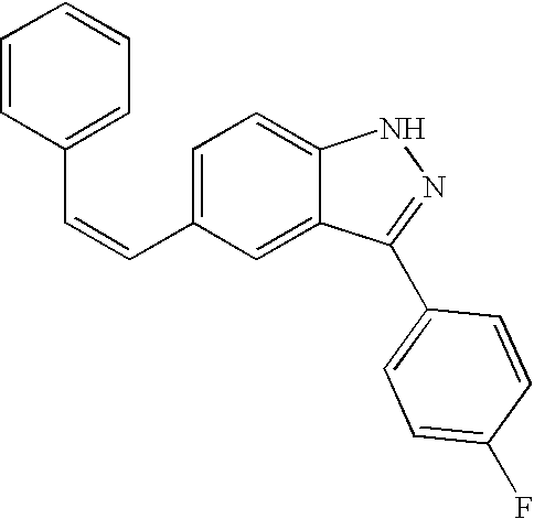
C1=CC(C=CC2=CC=C3C(=C2)C(C2=CC=C(F)C=C2)=NN3)=CC=C1
